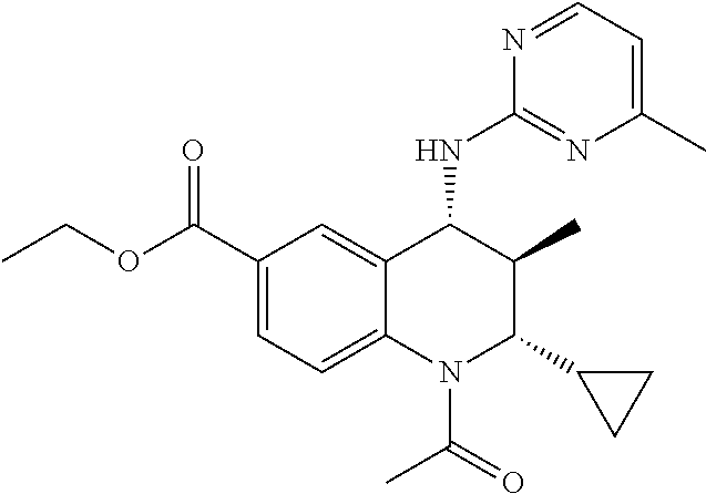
C1(C(OCC)=O)=CC=C2C(=C1)C(NC1=NC(C)=CC=N1)C(C)C(C1CC1)N2C(C)=O
